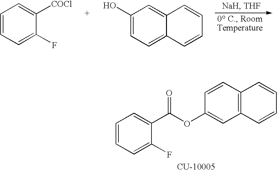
C1=CC=C(F)C(C(OC2=CC3=C(C=C2)C=CC=C3)=O)=C1.C1=CC=C(F)C([COCl])=C1.C1(O)=CC=C2C(=C1)C=CC=C2
